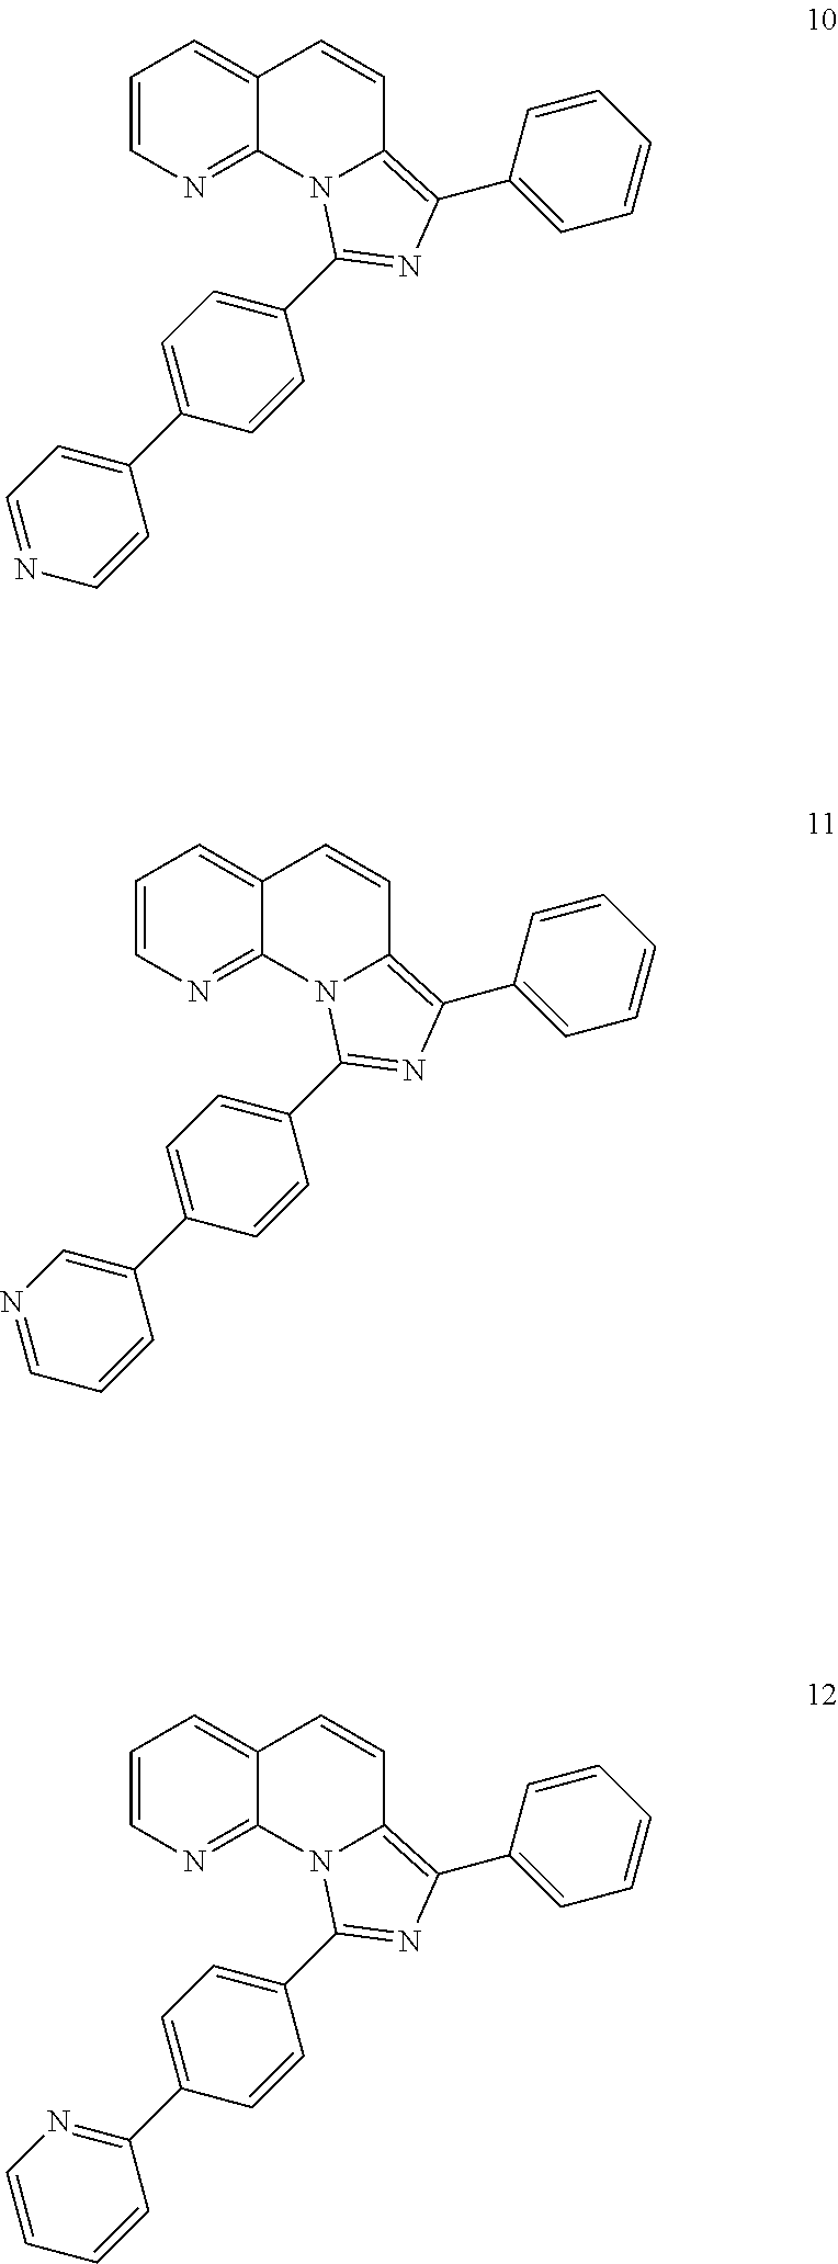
C1=CN=C2C(=C1)C=CC1=C(C3=CC=CC=C3)N=C(C3=CC=C(C4=CC=NC=C4)C=C3)N21.C1=CN=C2C(=C1)C=CC1=C(C3=CC=CC=C3)N=C(C3=CC=C(C4=CN=CC=C4)C=C3)N21.C1=CN=C2C(=C1)C=CC1=C(C3=CC=CC=C3)N=C(C3=CC=C(C4=NC=CC=C4)C=C3)N21
